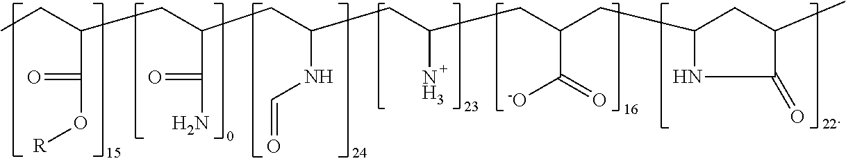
CCC(CC(CC(CC(CC(CC1CC(C)C(=O)N1)C(=O)[-O])N)NC=O)C(=O)N)C(=O)O[R]
